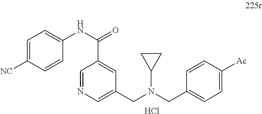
C1=C([NC])C=CC(NC(=O)C2=CC(CN(CC3=CC=C([Ac])C=C3)C3CC3)=CN=C2)=C1.Cl
